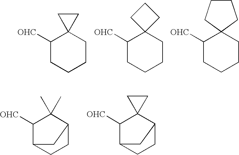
C1([OHC])CCCCC12CC2.C1([OHC])CCCCC12CCC2.C1([OHC])CCCCC12CCCC2.C1([OHC])C2CCC(C1(C)C)C2.C1([OHC])C2CCC(C13CC3)C2
